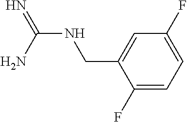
N(C(N)=N)CC1=CC(F)=CC=C1F
